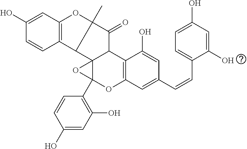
C1(O)=CC2=C(C=C1)C1C34C(C(=O)C(C)(O2)C1)C1=C(OC3(C2=C(O)C=C(O)C=C2)O4)C=C(C=CC2=CC=C(O)C=C2O)C=C1O
